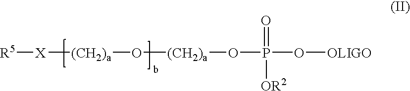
[R5][X][(CH2)a]O[(CH2)a]OP(O[OLIGO])(=O)[OR2]
